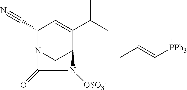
C(C1N2CC(C(C(C)C)=C1)N([OSO3-])C2=O)#N.CC=C[PPh3]
